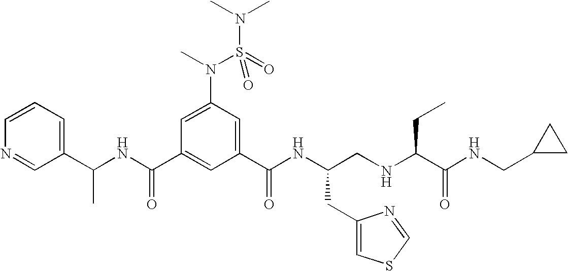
C1(C(NC(C2=CC(C(NC(CNC(C(NCC3CC3)=O)CC)CC3=CSC=N3)=O)=CC(N(S(=O)(=O)N(C)C)C)=C2)=O)C)=CC=CN=C1
